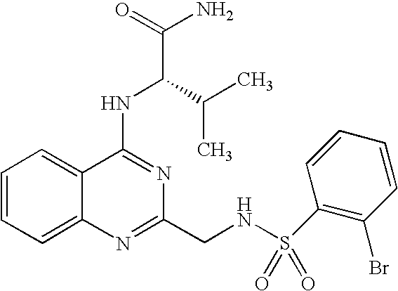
C12=CC=CC=C1C(NC(C(N)=O)C(C)C)=NC(CNS(=O)(=O)C1=C(Br)C=CC=C1)=N2
